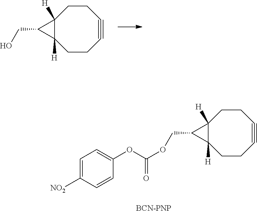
C1(CO)C2([H])C1([H])CCC#CCC2.C1(COC(OC2=CC=C([NO2])C=C2)=O)C2([H])C1([H])CCC#CCC2.[BCN-PNP]
